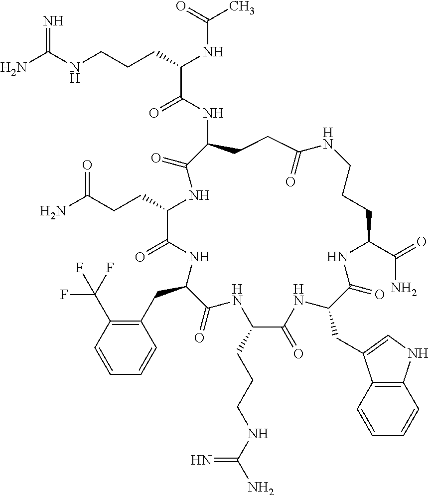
NC(NCCCC(NC(C)=O)C(=O)NC1CCC(=O)NCCCC(C(=O)N)NC(=O)C(CC2=CNC3=C2C=CC=C3)NC(=O)C(CCCNC(N)=N)NC(=O)C(CC2=C(C(F)(F)F)C=CC=C2)NC(=O)C(CCC(=O)N)NC1=O)=N
